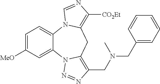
C1=C([MeO])C=C2C(=C1)N1C(=C([CO2Et])N=C1)CC1=C(CN(CC3=CC=CC=C3)C)N=NN21
